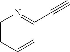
C(CC=C)N=CC#C
